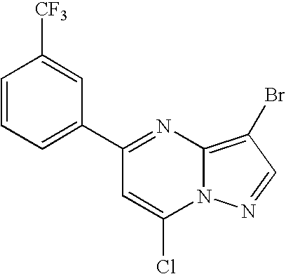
C1=CC=C(C2=NC3=C(Br)C=NN3C(Cl)=C2)C=C1[CF3]
